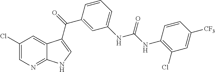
C1(Cl)=CN=C2C(=C1)C(C(=O)C1=CC(NC(NC3=C(Cl)C=C([CF3])C=C3)=O)=CC=C1)=CN2
